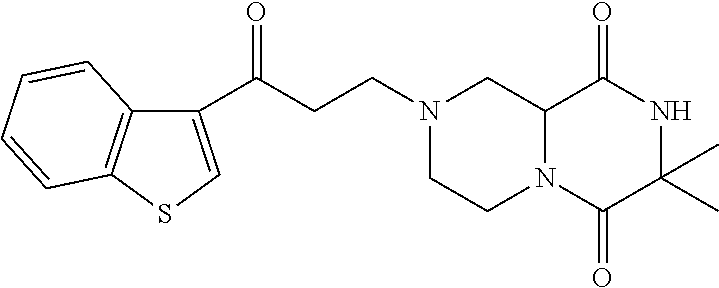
C(C(C1=CSC2=C1C=CC=C2)=O)CN1CC2N(C(=O)C(C)(C)NC2=O)CC1
